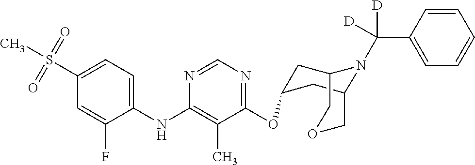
C1=C(S(=O)(=O)C)C=C(F)C(NC2=C(C)C(OC3CC4N(C(C5=CC=CC=C5)([D])[D])C(C3)COC4)=NC=N2)=C1
